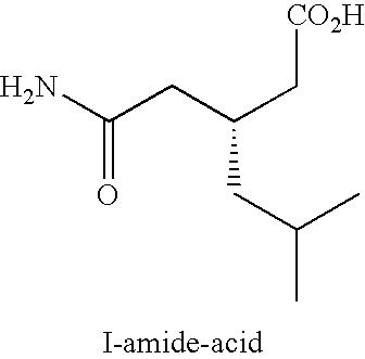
C(CC(CC(C)C)C[CO2H])(N)=O
